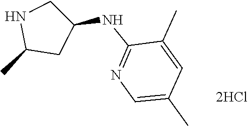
CC1CC(NC2=NC=C(C)C=C2C)CN1
